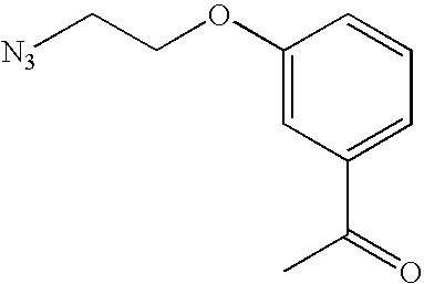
C1=C(C(C)=O)C=C(OCC[N3])C=C1
